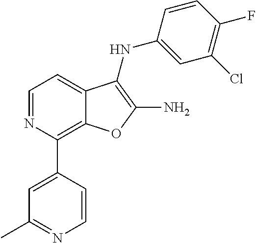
C1=NC(C2=CC(C)=NC=C2)=C2C(=C1)C(NC1=CC(Cl)=C(F)C=C1)=C(N)O2
